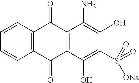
C1=CC=CC2=C1C(=O)C1=C(C2=O)C(O)=C(S(=O)([ONa])=O)C(O)=C1N
